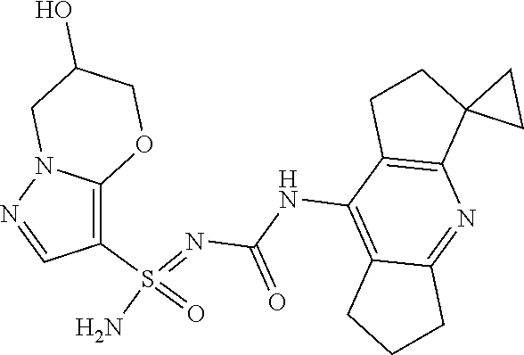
C(NC1=C2C(=NC3=C1CCC31CC1)CCC2)(N=S(N)(=O)C1=C2N(N=C1)CC(O)CO2)=O
